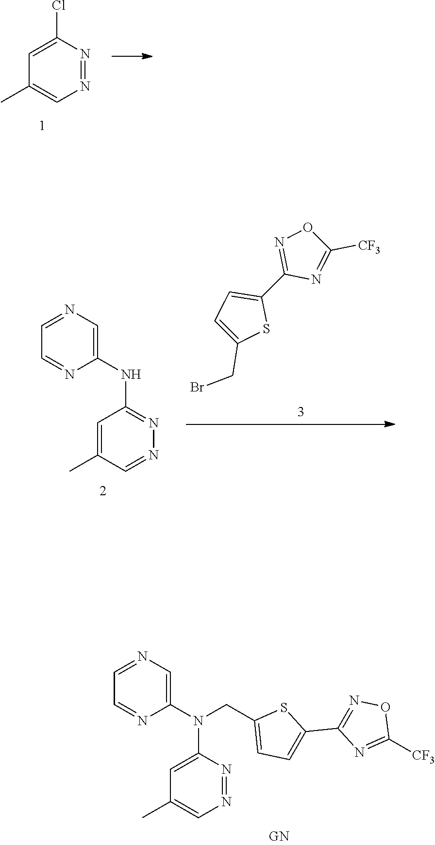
C1=NC=C(N(C2=CC(C)=CN=N2)CC2=CC=C(C3=NOC([CF3])=N3)S2)N=C1.C1=C(Cl)N=NC=C1C.C1(C2=NOC([CF3])=N2)=CC=C(CBr)S1.CC1=CC(NC2=CN=CC=N2)=NN=C1
